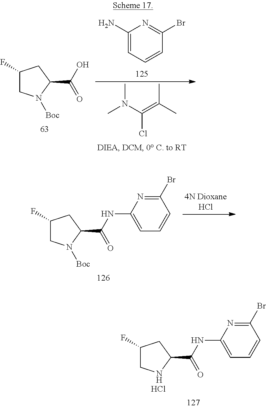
C1(N)=CC=CC(Br)=N1.CN(C)C(Cl)=C(C)C.C1(F)CN([Boc])C(C(=O)O)C1.C1(F)CN([Boc])C(C(=O)NC2=CC=CC(Br)=N2)C1.C1(F)CNC(C(=O)NC2=CC=CC(Br)=N2)C1.Cl
